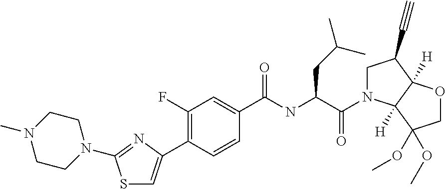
S1C=C(C2=C(F)C=C(C(NC(C(=O)N3CC(C#C)C4([H])C3([H])C(OC)(OC)CO4)CC(C)C)=O)C=C2)N=C1N1CCN(C)CC1
